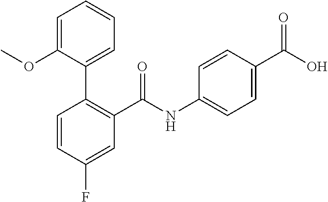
C1=CC(F)=CC(C(NC2=CC=C(C(O)=O)C=C2)=O)=C1C1=CC=CC=C1OC
